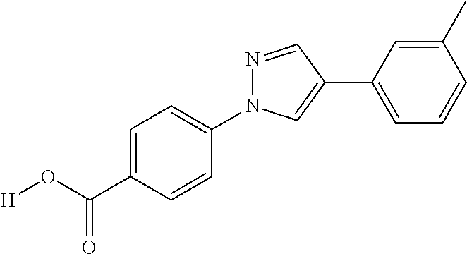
C1(C)=CC(C2=CN(C3=CC=C(C(O[H])=O)C=C3)N=C2)=CC=C1
